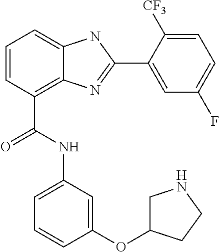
C1=CC(C(NC2=CC=CC(OC3CNCC3)=C2)=O)=C2C(=C1)NC(C1=CC(F)=CC=C1[CF3])=N2
